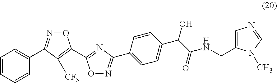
O1N=C(C2=CC=CC=C2)C([CF3])=C1C1=NC(C2=CC=C(C(C(NCC3=CN=CN3C)=O)O)C=C2)=NO1
